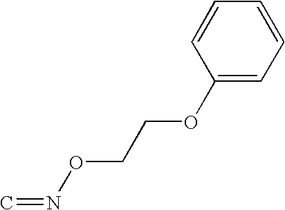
C1=CC(OCCON=C)=CC=C1
